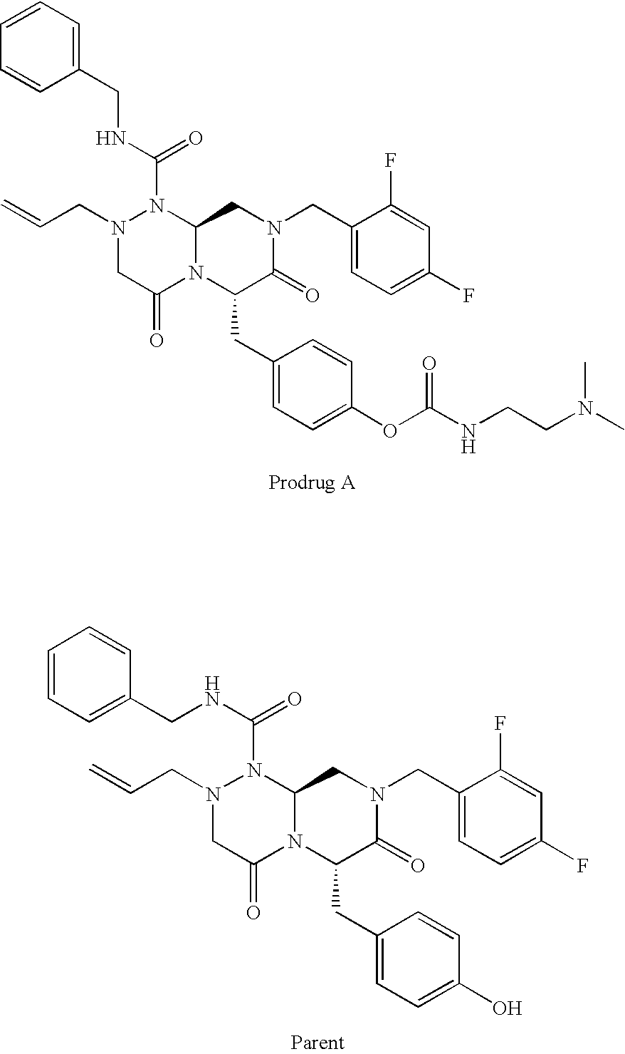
C1=CC=CC(CNC(N2N(CC=C)CC(=O)N3C2CN(CC2=CC=C(F)C=C2F)C(=O)C3CC2=CC=C(OC(NCCN(C)C)=O)C=C2)=O)=C1.N(C(N1N(CC=C)CC(=O)N2C1CN(CC1=CC=C(F)C=C1F)C(=O)C2CC1=CC=C(O)C=C1)=O)CC1=CC=CC=C1
